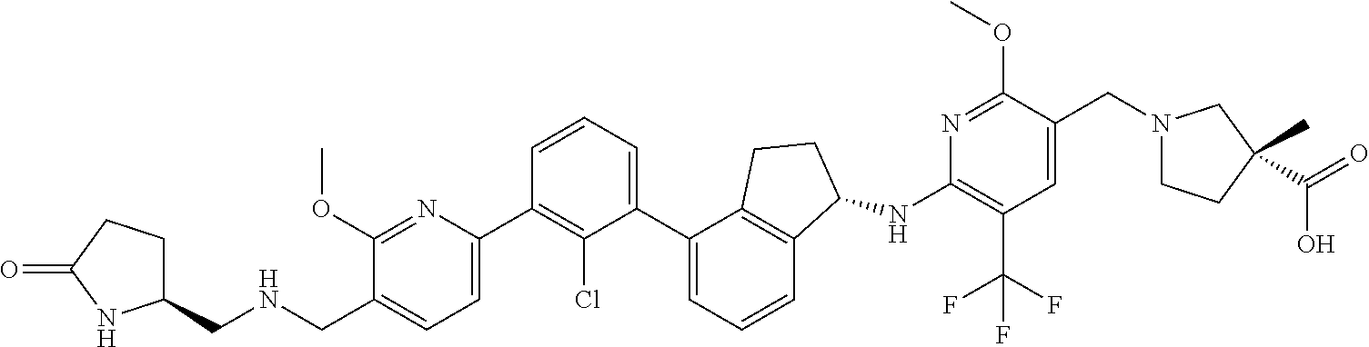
C1(CNCC2=CC=C(C3=C(Cl)C(C4=CC=CC5=C4CCC5NC4=C(C(F)(F)F)C=C(CN5CCC(C(=O)O)(C)C5)C(OC)=N4)=CC=C3)N=C2OC)CCC(=O)N1
